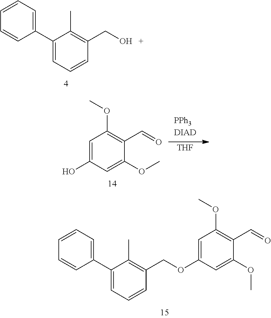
C1(C2=CC=CC=C2)=CC=CC(CO)=C1C.[THF].C1=C(O)C=C(OC)C(C=O)=C1OC.C1(C2=CC=CC=C2)=CC=CC(COC2=CC(OC)=C(C=O)C(OC)=C2)=C1C
